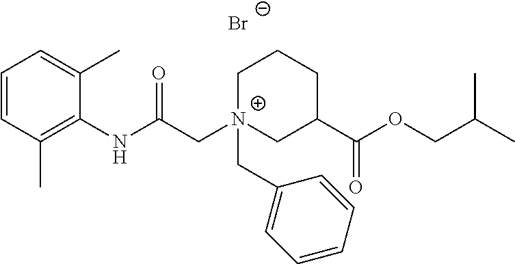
C1=CC(C)=C(NC(C[N+]2(CC3=CC=CC=C3)CC(C(OCC(C)C)=O)CCC2)=O)C(C)=C1.[Br-]
